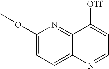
C1(OC)=CC=C2C(=N1)C([OTf])=CC=N2
